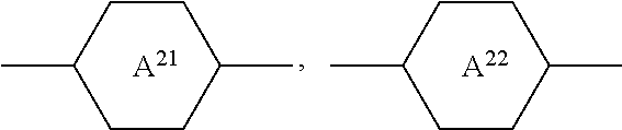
C1(C)CCC(C)CC1.[A21].C1(C)CCC(C)CC1.[A22]
